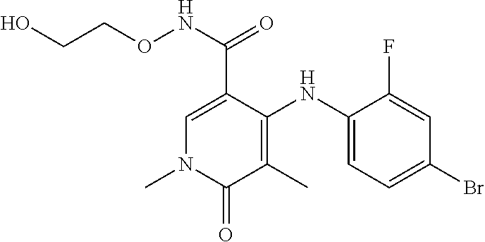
C1=C(C(NOCCO)=O)C(NC2=CC=C(Br)C=C2F)=C(C)C(=O)N1C
